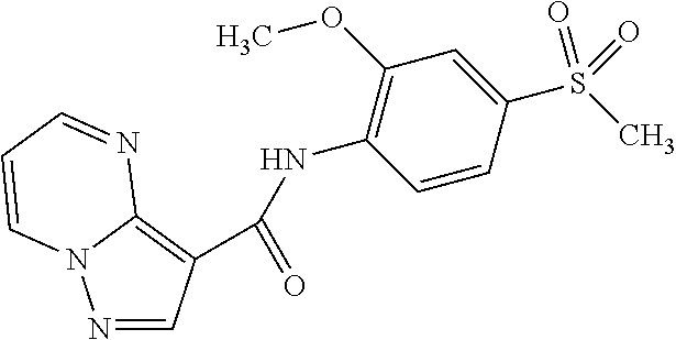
N1=CC(C(=O)NC2=C(OC)C=C(S(C)(=O)=O)C=C2)=C2N1C=CC=N2
